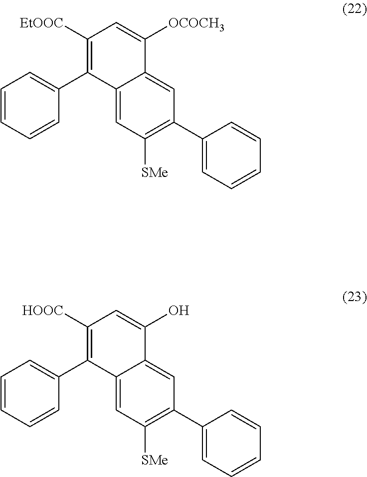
C1=CC=CC(C2=C([EtOOC])C=C([OCOCH3])C3=CC(C4=CC=CC=C4)=C([SMe])C=C23)=C1.C1=CC=CC(C2=C([HOOC])C=C(O)C3=CC(C4=CC=CC=C4)=C([SMe])C=C23)=C1
